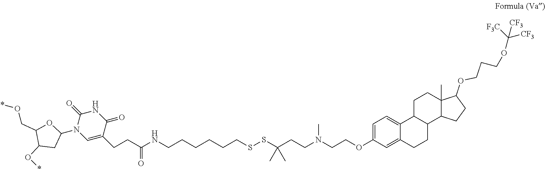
C(CC(NCCCCCCSSC(CCN(CCOC1=CC=C2C(=C1)CCC1C2CCC2(C)C1CCC2OCCCOC([CF3])([F3C])[CF3])C)(C)C)=O)C1=CN(C2OC(CO*)C(O*)C2)C(=O)NC1=O
